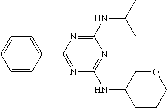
C1=CC(C2=NC(NC3CCCOC3)=NC(NC(C)C)=N2)=CC=C1
